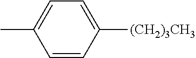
C1=CC([(CH2)3CH3])=CC=C1C
